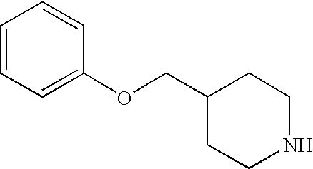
C1=CC=C(OCC2CCNCC2)C=C1
